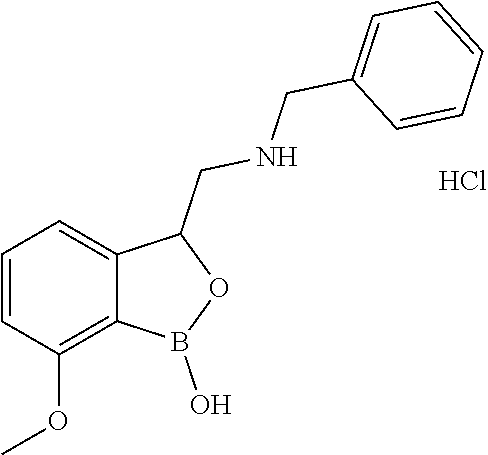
C1=CC=C2C(=C1OC)B(O)OC2CNCC1=CC=CC=C1.Cl
